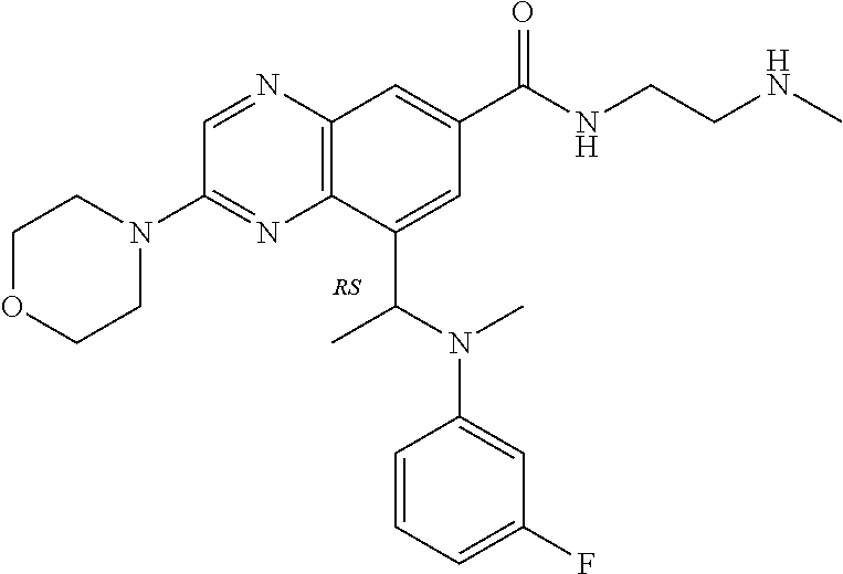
C1(C(N(C2=CC(F)=CC=C2)C)C)=CC(C(NCCNC)=O)=CC2=C1N=C(N1CCOCC1)C=N2.[RS]
